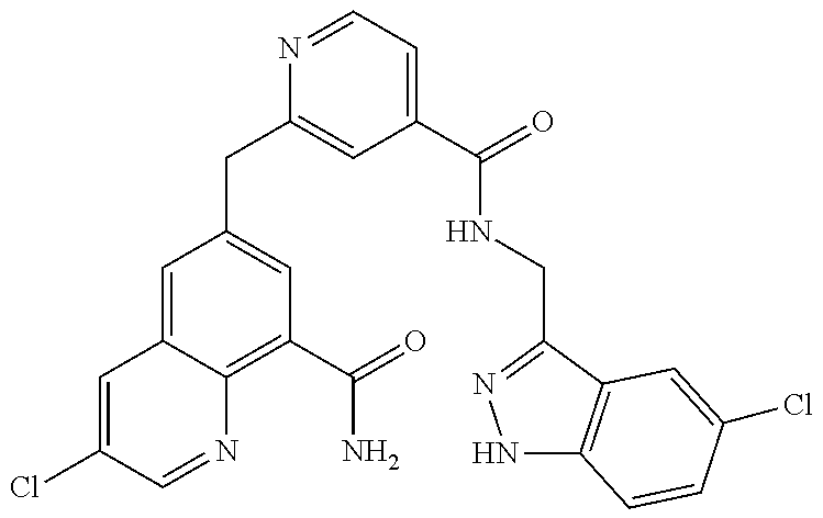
C1(CC2=CC(C(=O)NCC3=NNC4=C3C=C(Cl)C=C4)=CC=N2)=CC(C(N)=O)=C2C(=C1)C=C(Cl)C=N2
